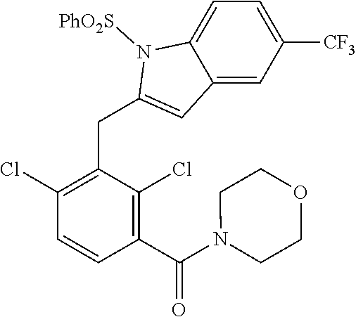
C1(Cl)=C(CC2=CC3=CC([CF3])=CC=C3N2[PhO2S])C(Cl)=C(C(N2CCOCC2)=O)C=C1
